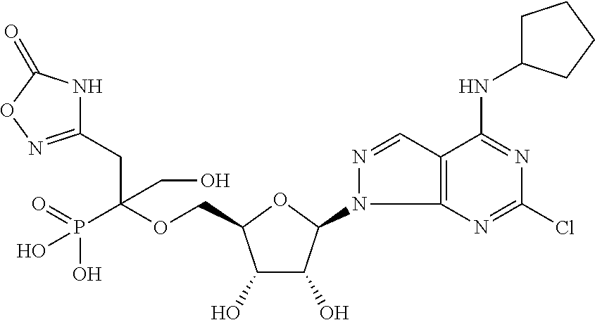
C(OCC1C(O)C(O)C(N2C3=C(C=N2)C(NC2CCCC2)=NC(Cl)=N3)O1)(P(O)(O)=O)(CC1=NOC(=O)N1)CO
